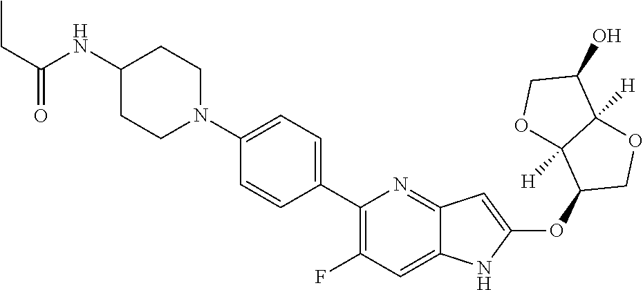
N1(C2=CC=C(C3=C(F)C=C4C(=N3)C=C(OC3COC5([H])C3([H])OCC5O)N4)C=C2)CCC(NC(CC)=O)CC1
